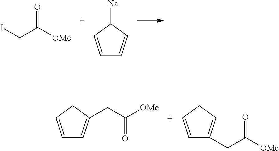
O=C([OMe])CI.C1=CC([Na])C=C1.C1=CCC(CC([OMe])=O)=C1.C1=CCC=C1CC([OMe])=O
